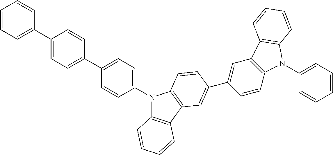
C1=CC=C(C2=CC=C(C3=CC=C(N4C5=C(C6=C4C=CC(C4=CC7=C(C=C4)N(C4=CC=CC=C4)C4=C7C=CC=C4)=C6)C=CC=C5)C=C3)C=C2)C=C1
